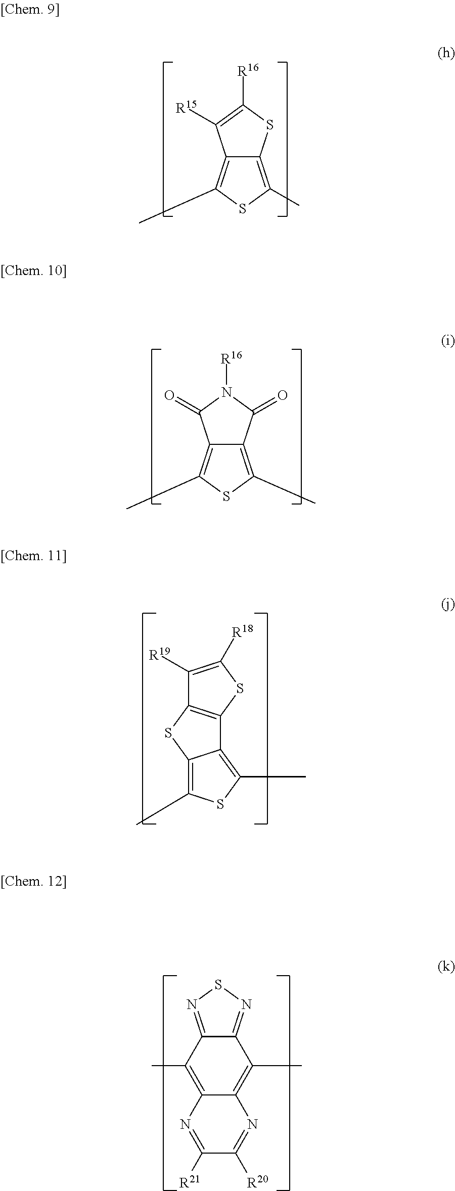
C12=C(C)SC(C)=C1SC([R16])=C2[R15].C12=C(C)SC(C)=C1C(=O)N([R16])C2=O.C1([R19])=C([R18])SC2=C1SC1=C(C)SC(C)=C21.C12=NSN=C1C(C)=C1C(=C2C)N=C([R20])C([R21])=N1
